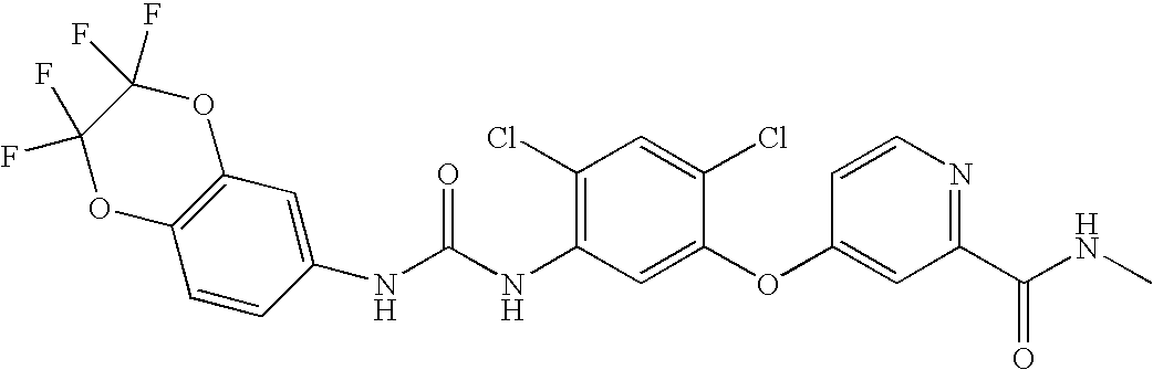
C1=CC(NC(NC2=C(Cl)C=C(Cl)C(OC3=CC(C(NC)=O)=NC=C3)=C2)=O)=CC2=C1OC(F)(F)C(F)(F)O2
